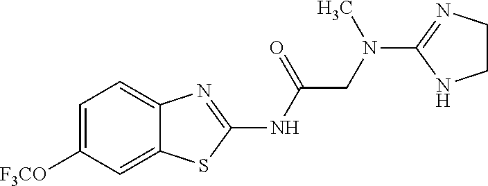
C1=C([F3CO])C=C2C(=C1)N=C(NC(CN(C1=NCCN1)C)=O)S2
